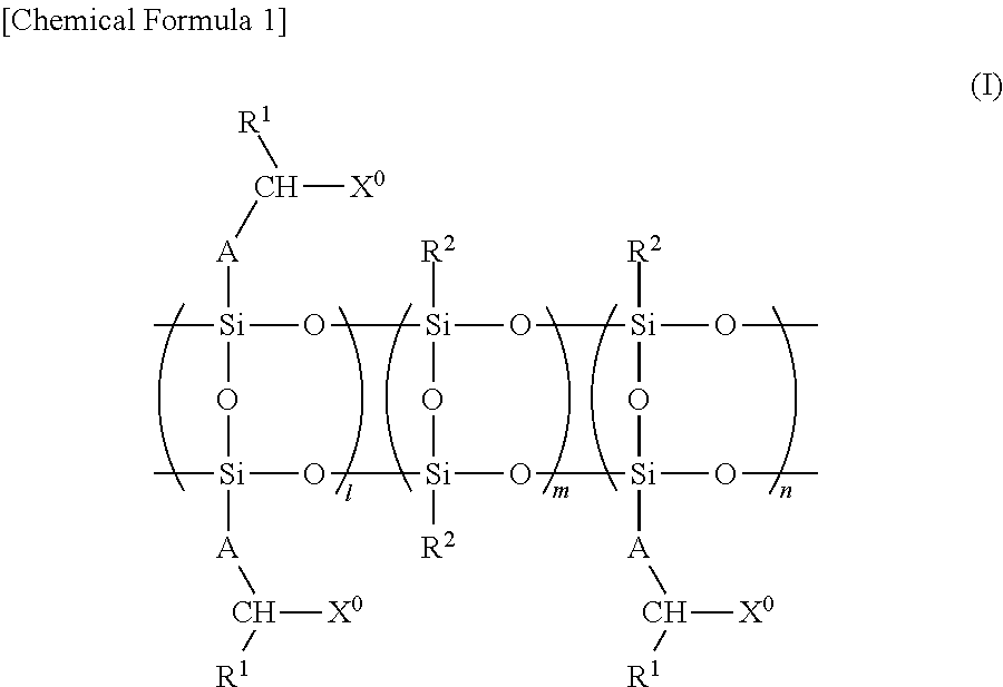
C[Si]1([A]C([X0])[R1])O[Si]2([R2])O[Si](OC)([R2])O[Si](OC)([A]C([R1])[X0])O[Si]([R2])(O[Si](C)([A]C([X0])[R1])O1)O2
